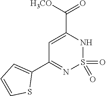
C1(C(=O)[H3CO])=CC(C2=CC=CS2)=NS(=O)(=O)N1
